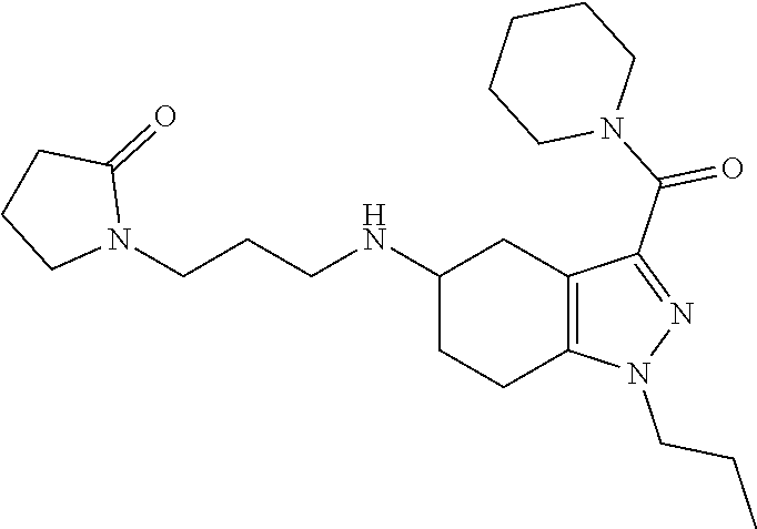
C1(NCCCN2C(=O)CCC2)CCC2=C(C1)C(C(N1CCCCC1)=O)=NN2CCC
